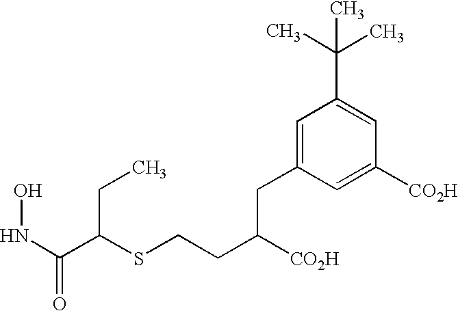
N(C(=O)C(SCCC([CO2H])CC1=CC(C(C)(C)C)=CC([CO2H])=C1)CC)O
